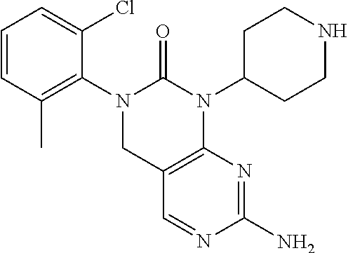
C1=CC(C)=C(N2CC3=C(N(C4CCNCC4)C2=O)N=C(N)N=C3)C(Cl)=C1
